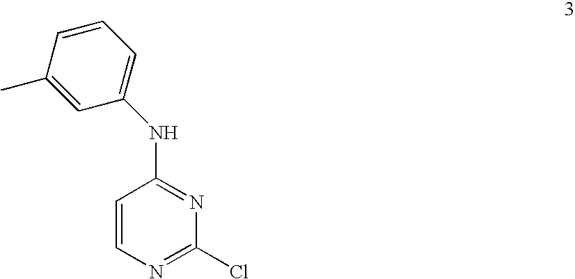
C1(NC2=NC(Cl)=NC=C2)=CC=CC(C)=C1
